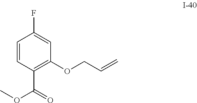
O(CC=C)C1=C(C(OC)=O)C=CC(F)=C1
